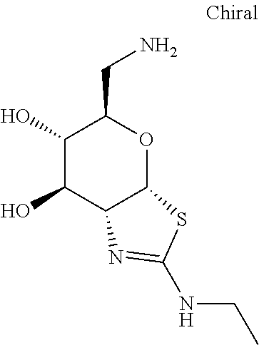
C1(O)C(O)C2C(OC1CN)SC(NCC)=N2
